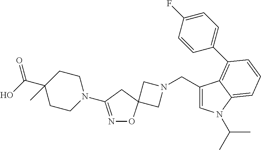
C1N(CC2=CN(C(C)C)C3=CC=CC(C4=CC=C(F)C=C4)=C23)CC12ON=C(N1CCC(C(O)=O)(C)CC1)C2
